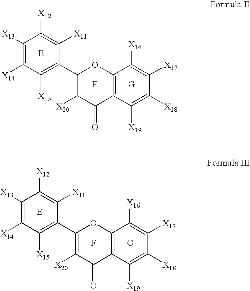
C1([X13])=C([X14])C([X15])=C(C2C([X20])C(=O)C3=C(O2)C([X16])=C([X17])C([X18])=C3[X19])C([X11])=C1[X12].F.C1([X13])=C([X14])C([X15])=C(C2=C([X20])C(=O)C3=C(O2)C([X16])=C([X17])C([X18])=C3[X19])C([X11])=C1[X12].F
